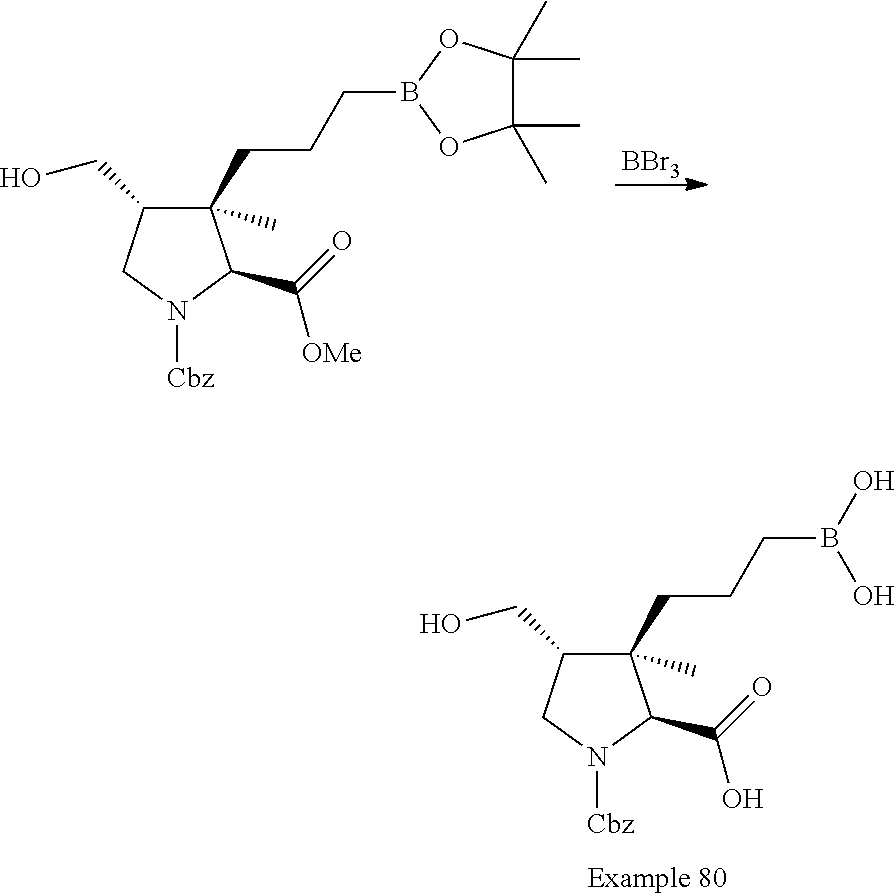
[BBr3].C1(C(=O)[OMe])N([Cbz])CC(CO)C1(C)CCCB1OC(C)(C)C(C)(C)O1.C1(C(=O)O)N([Cbz])CC(CO)C1(C)CCCB(O)O
